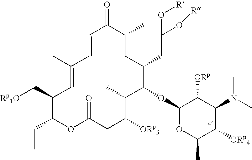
[Rp1O]CC1C(CC)OC(=O)CC([ORp3])C(C)C(OC2OC(C)C([ORp4])C(N(C)C)C2[ORp])C(CC(O[R])O[R])CC(C)C(=O)C=CC(C)=C1
